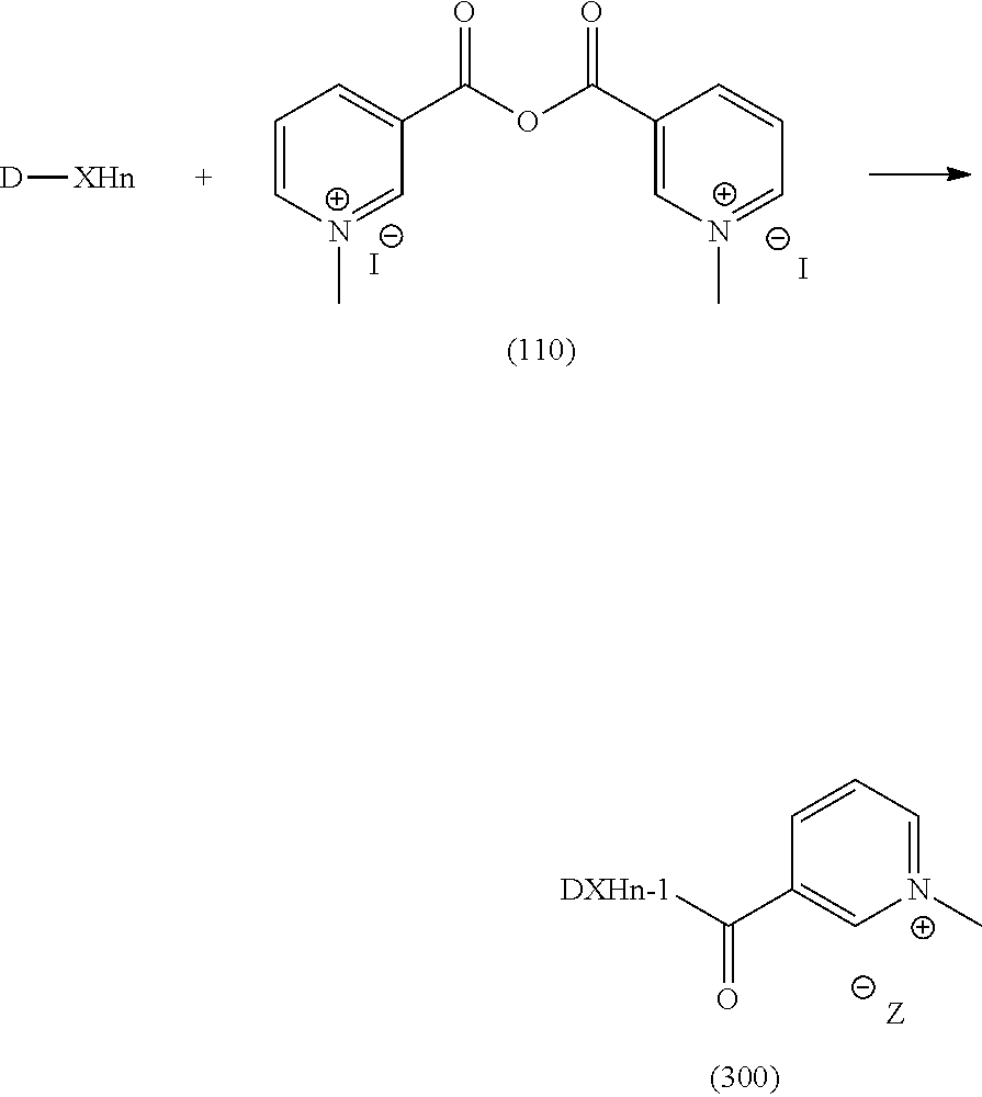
[N+]1(C)=CC=CC(C([DXHn-1])=O)=C1.C1=C[N+](C)=CC(C(OC(C2=C[N+](C)=CC=C2)=O)=O)=C1.[I-].[I-].[D][XHn]
